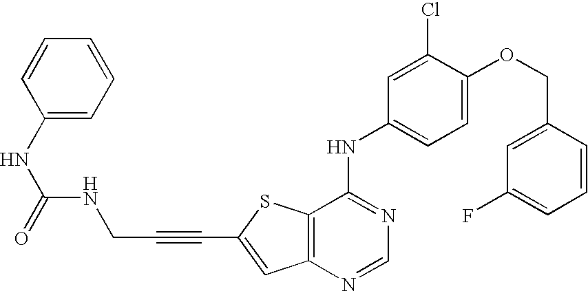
C12=C(SC(C#CCNC(NC3=CC=CC=C3)=O)=C1)C(NC1=CC=C(OCC3=CC(F)=CC=C3)C(Cl)=C1)=NC=N2
